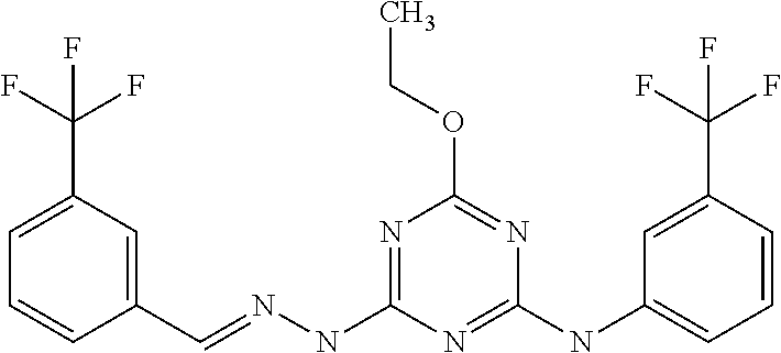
C1=C(C(F)(F)F)C=C(C=NNC2=NC(OCC)=NC(NC3=CC=CC(C(F)(F)F)=C3)=N2)C=C1
